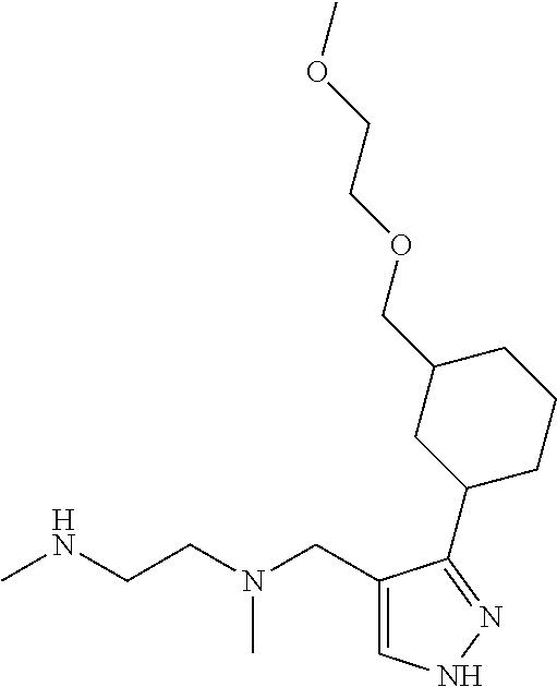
CNCCN(CC1=CNN=C1C1CCCC(COCCOC)C1)C
